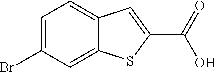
C1(Br)=CC=C2C=C(C(=O)O)SC2=C1
